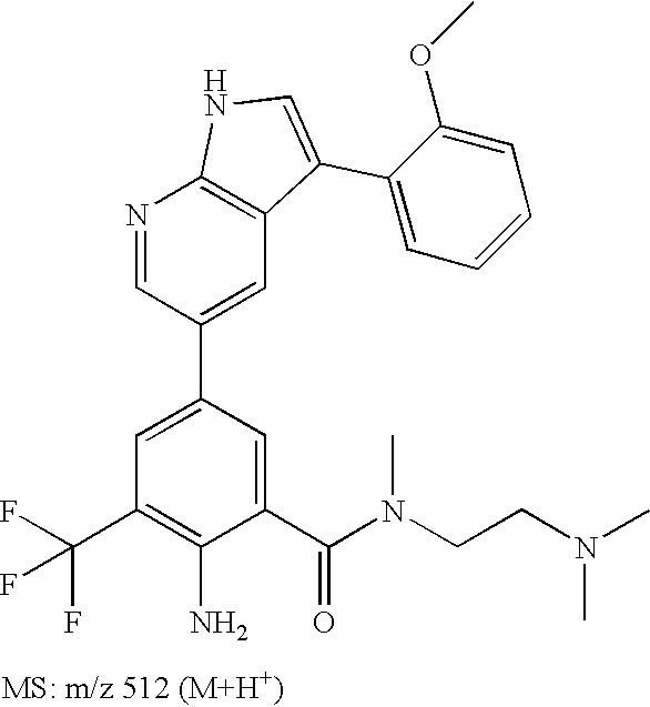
N1=CC(C2=CC(C(F)(F)F)=C(N)C(C(N(C)CCN(C)C)=O)=C2)=CC2=C1NC=C2C1=CC=CC=C1OC
